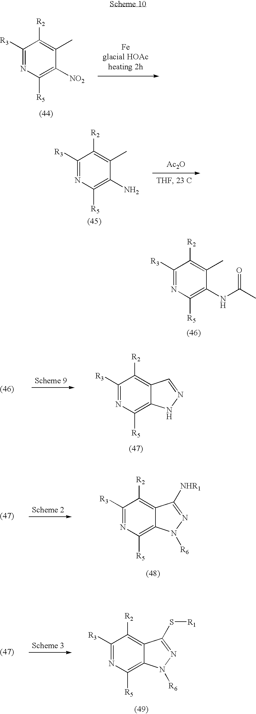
C1([R3])=NC([R5])=C([NO2])C(C)=C1[R2].[Feglacial HOAcheating 2h].C1([R3])=NC([R5])=C(N)C(C)=C1[R2].[Ac2O].C1([R3])=NC([R5])=C(NC(C)=O)C(C)=C1[R2].C1([R3])=NC([R5])=C2C(=C1[R2])C([NHR1])=NN2[R6].C1([R3])=NC([R5])=C2C(=C1[R2])C=NN2.N1([R6])N=C(S[R1])C2=C([R2])C([R3])=NC([R5])=C12
